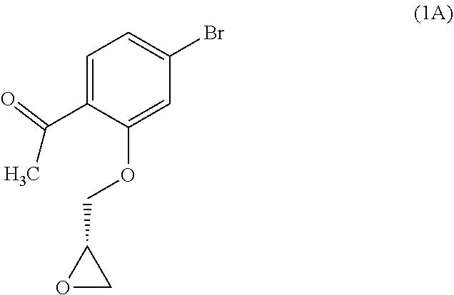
C1=C(C(C)=O)C(OCC2OC2)=CC(Br)=C1
